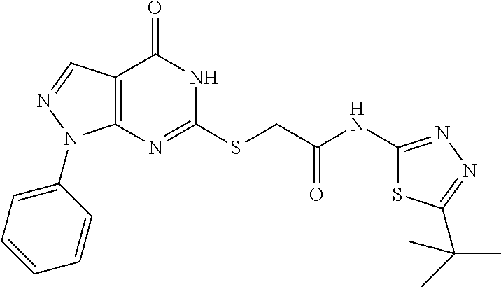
C12=C(C=NN1C1=CC=CC=C1)C(=O)NC(SCC(NC1=NN=C(C(C)(C)C)S1)=O)=N2
